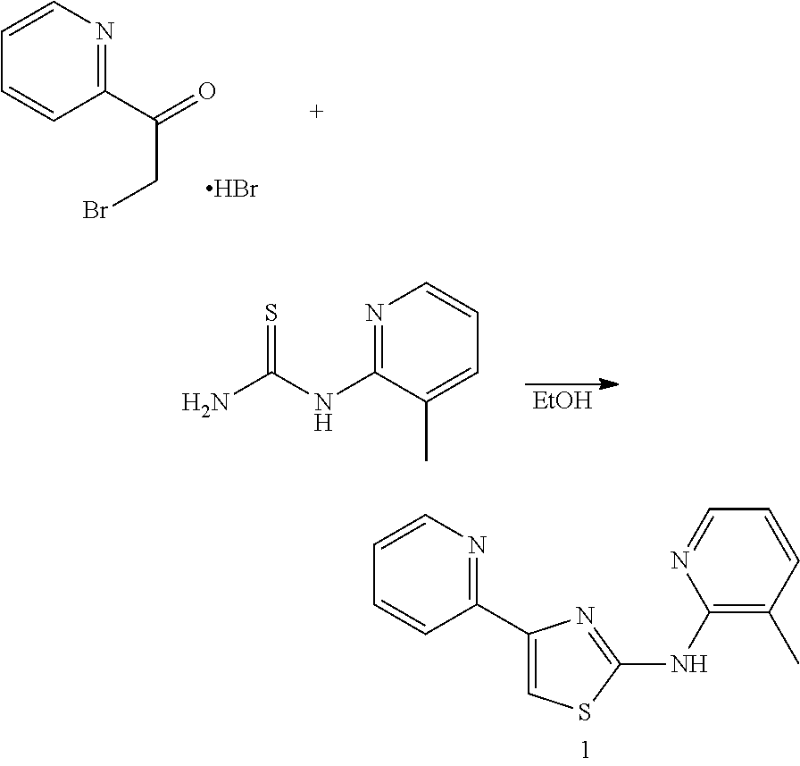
C1(C(=O)CBr)=NC=CC=C1.Br.N1=C(NC(N)=S)C(C)=CC=C1.[EtOH].C1(C2=CSC(NC3=C(C)C=CC=N3)=N2)=NC=CC=C1
